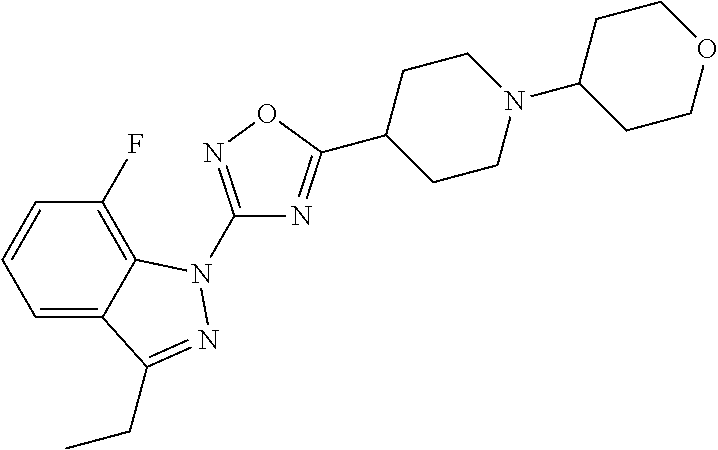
C1(F)=C2C(=CC=C1)C(CC)=NN2C1=NOC(C2CCN(C3CCOCC3)CC2)=N1
